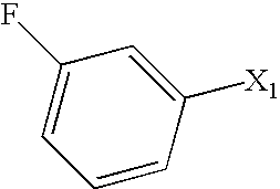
C1=CC([X1])=CC(F)=C1
